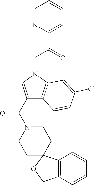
C1=NC(C(=O)CN2C=C(C(N3CCC4(CC3)C3=C(CO4)C=CC=C3)=O)C3=C2C=C(Cl)C=C3)=CC=C1
